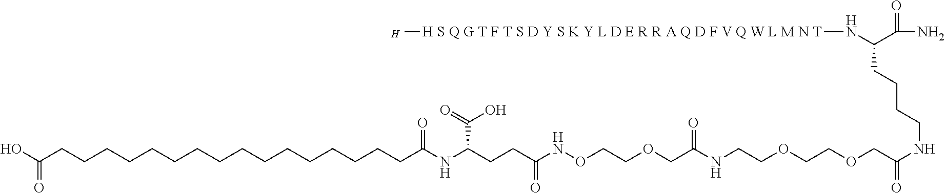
N(C(C(N)=O)CCCCNC(=O)COCCOCCNC(COCCONC(CCC(NC(CCCCCCCCCCCCCCCCC(O)=O)=O)C(O)=O)=O)=O)[H S Q G T F T S D Y S K Y L D E R R A Q D F V Q W L M N T]C.[H]
